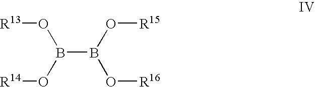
B(B(O[R15])O[R16])(O[R13])O[R14]
